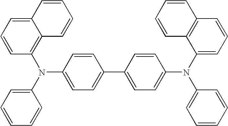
C12=CC=CC(N(C3=CC=CC=C3)C3=CC=C(C4=CC=C(N(C5=CC=CC6=C5C=CC=C6)C5=CC=CC=C5)C=C4)C=C3)=C1C=CC=C2
